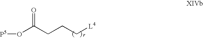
C(CCC[L4])(O[P5])=O
